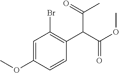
C1=C(OC)C=CC(C(C(OC)=O)C(=O)C)=C1Br
